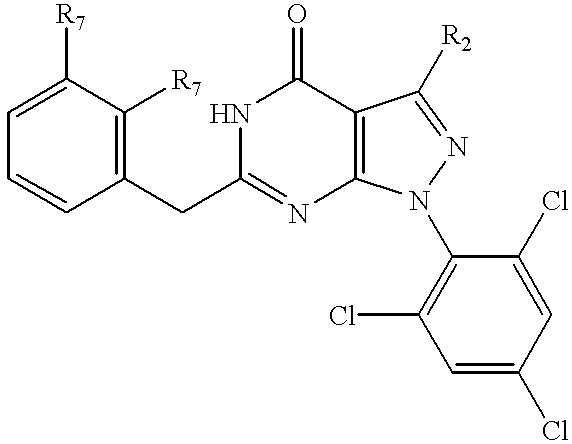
N1C(CC2=C([R7])C([R7])=CC=C2)=NC2=C(C1=O)C([R2])=NN2C1=C(Cl)C=C(Cl)C=C1Cl
